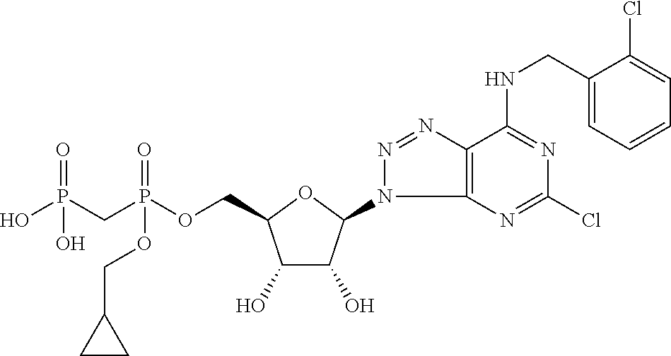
C1(O)C(O)C(N2C3=C(N=N2)C(NCC2=CC=CC=C2Cl)=NC(Cl)=N3)OC1COP(CP(O)(=O)O)(=O)OCC1CC1
